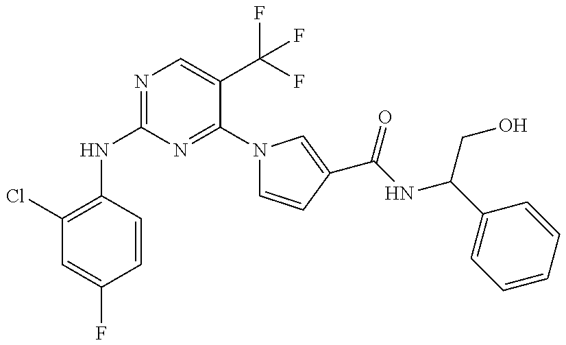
C1(Cl)=C(NC2=NC=C(C(F)(F)F)C(N3C=CC(C(NC(C4=CC=CC=C4)CO)=O)=C3)=N2)C=CC(F)=C1
